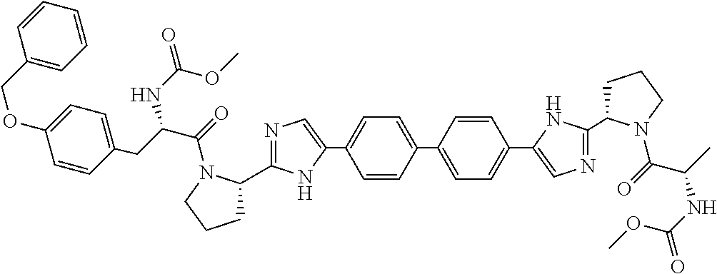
C1=CC(C2=CC=C(C3=CN=C(C4CCCN4C(=O)C(CC4=CC=C(OCC5=CC=CC=C5)C=C4)NC(OC)=O)N3)C=C2)=CC=C1C1=CN=C(C2CCCN2C(=O)C(NC(=O)OC)C)N1
